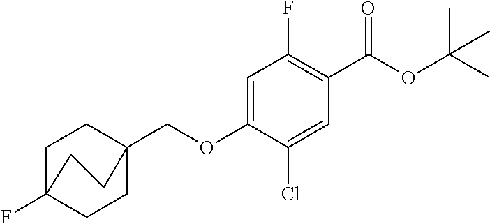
C1CC2(F)CCC1(COC1=CC(F)=C(C(OC(C)(C)C)=O)C=C1Cl)CC2
